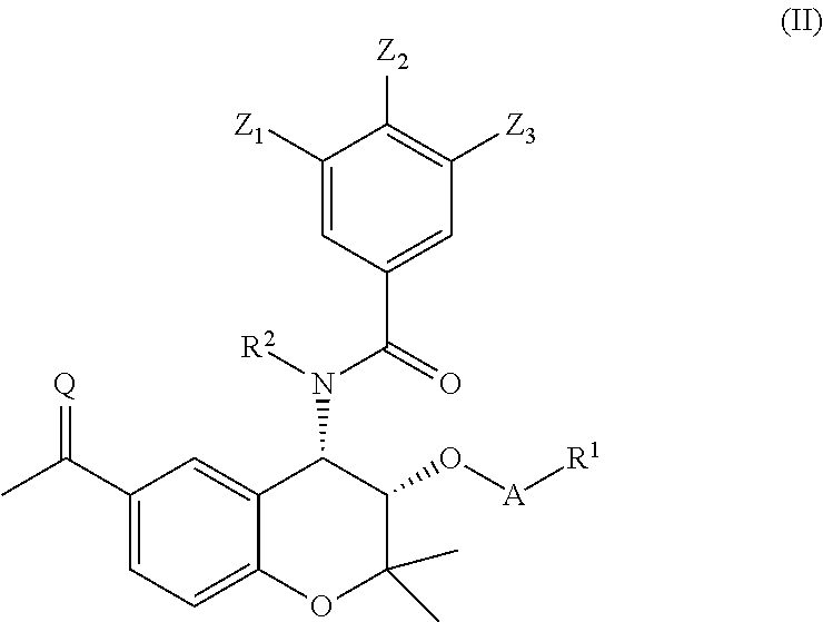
C1(C(C)=[Q])=CC=C2C(=C1)C(N(C(C1=CC([Z3])=C([Z2])C([Z1])=C1)=O)[R2])C(O[A][R1])C(C)(C)O2
